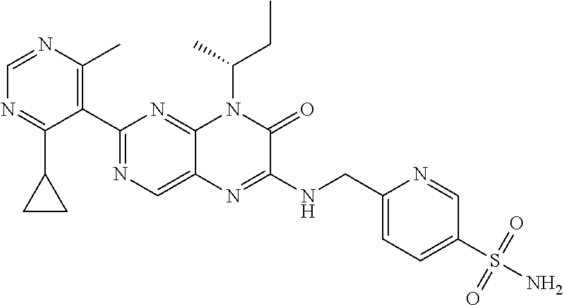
C1(C2=NC=C3C(=N2)N(C(CC)C)C(=O)C(NCC2=CC=C(S(N)(=O)=O)C=N2)=N3)=C(C)N=CN=C1C1CC1
